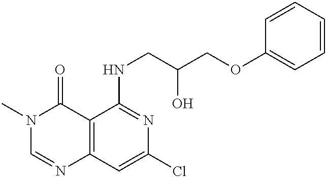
C12=C(C=C(Cl)N=C1NCC(COC1=CC=CC=C1)O)N=CN(C)C2=O
